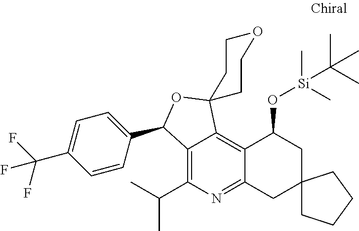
C12=C(C(C)C)N=C3C(=C1C1(OC2C2=CC=C(C(F)(F)F)C=C2)CCOCC1)C(O[Si](C(C)(C)C)(C)C)CC1(C3)CCCC1
